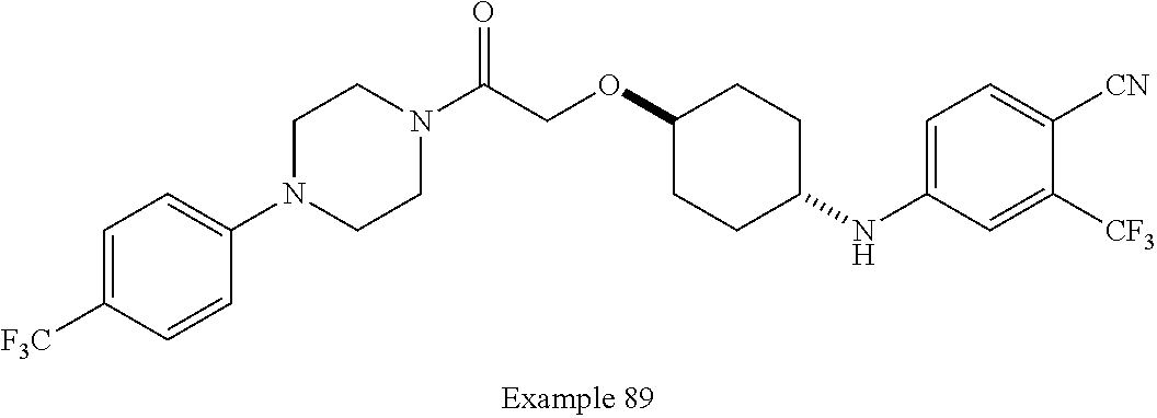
C1=C([F3C])C=CC(N2CCN(C(COC3CCC(NC4=CC=C([CN])C([CF3])=C4)CC3)=O)CC2)=C1
